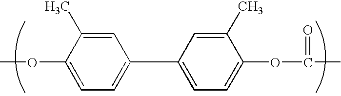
COC1=CC=C(C2=CC=C(OC(C)=O)C(C)=C2)C=C1C
